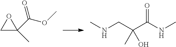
C1C(C)(C(OC)=O)O1.CNCC(C(NC)=O)(C)O
